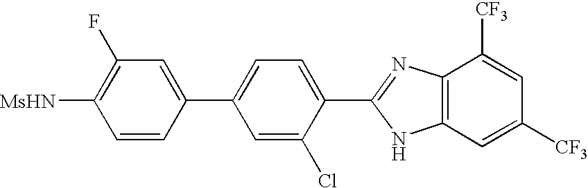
C1=CC(C2=CC=C(C3=NC4=C(N3)C=C([CF3])C=C4[CF3])C(Cl)=C2)=CC(F)=C1[MsHN]
